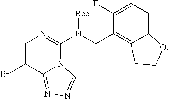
C(C1=C2C(=CC=C1F)OCC2)N(C1=NC=C(Br)C2=NN=CN12)[Boc]
